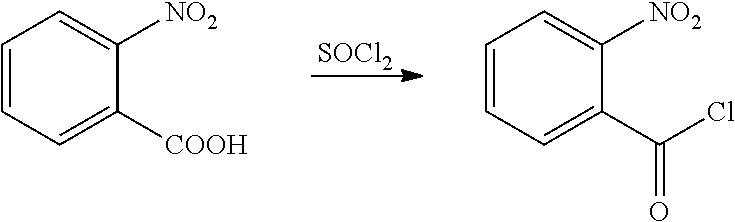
[SOCl2].C1=CC=C([COOH])C([NO2])=C1.C1=CC=C(C(=O)Cl)C([NO2])=C1
